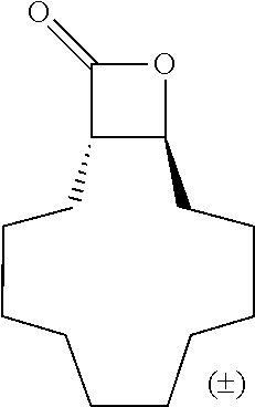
C1CC2C(=O)OC2CCCCCCCC1
